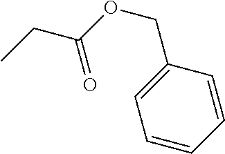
CCC(OCC1=CC=CC=C1)=O
